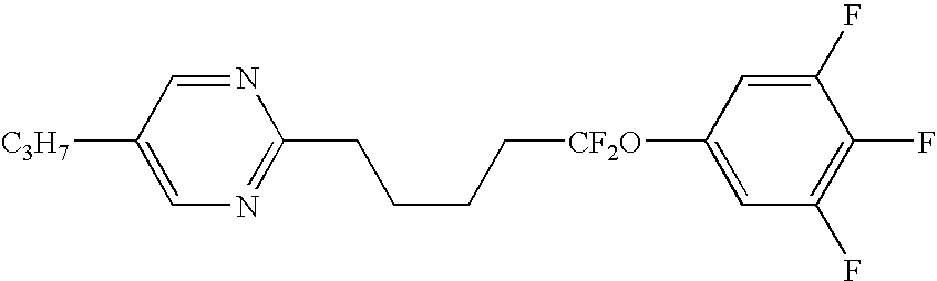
C1(CCCC[CF2O]C2=CC(F)=C(F)C(F)=C2)=NC=C([C3H7])C=N1
